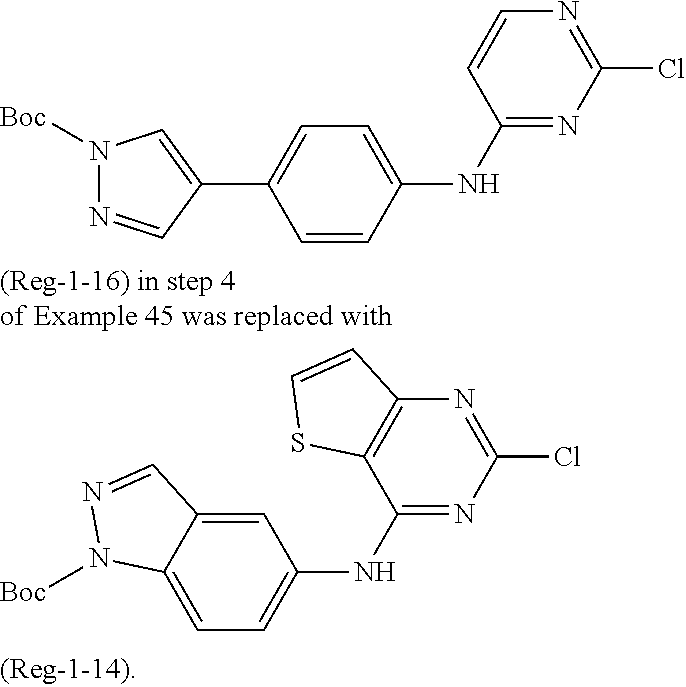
C1(NC2=NC(Cl)=NC3=C2SC=C3)=CC=C2C(=C1)C=NN2[Boc].C1=CC(NC2=NC(Cl)=NC=C2)=CC=C1C1=CN([Boc])N=C1
